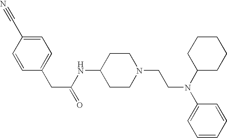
C1(NC(CC2=CC=C(C#N)C=C2)=O)CCN(CCN(C2=CC=CC=C2)C2CCCCC2)CC1
